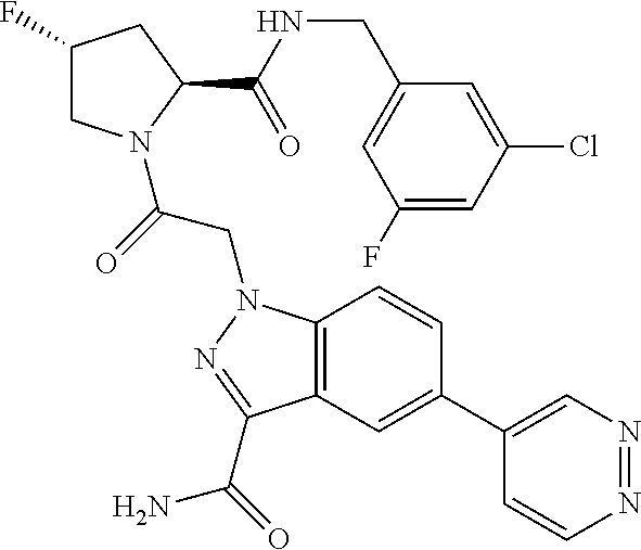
C1(F)CN(C(=O)CN2C3=C(C=C(C4=CN=NC=C4)C=C3)C(C(N)=O)=N2)C(C(NCC2=CC(F)=CC(Cl)=C2)=O)C1
